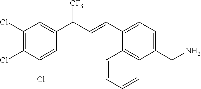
C1(C=CC(C2=CC(Cl)=C(Cl)C(Cl)=C2)[CF3])=CC=C(CN)C2=C1C=CC=C2
